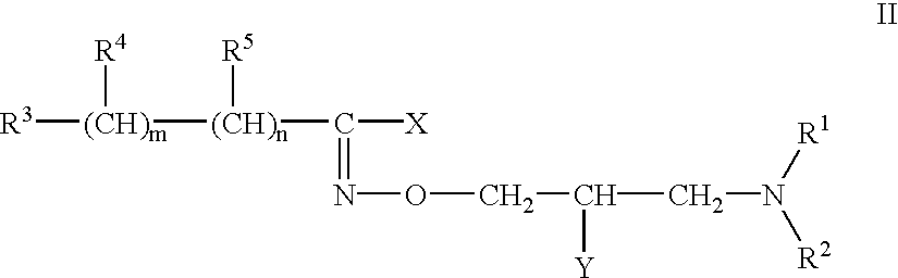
[R3][(CH)m]([(CH)n]([R5])C([X])=NOCC(CN([R1])[R2])[Y])[R4]
